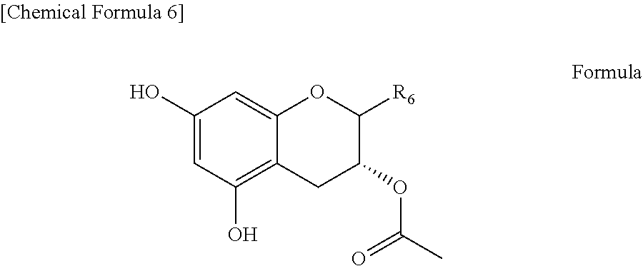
C12=C(O)C=C(O)C=C1OC([R6])C(OC(C)=O)C2
